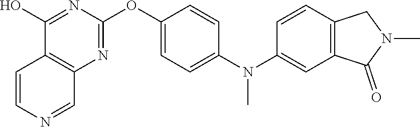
C12=C(N=C(OC3=CC=C(N(C4=CC5=C(C=C4)CN(C)C5=O)C)C=C3)N=C1O)C=NC=C2
